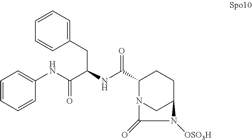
C(NC(C1N2CC(CC1)N([OSO3H])C2=O)=O)(C(NC1=CC=CC=C1)=O)CC1=CC=CC=C1
